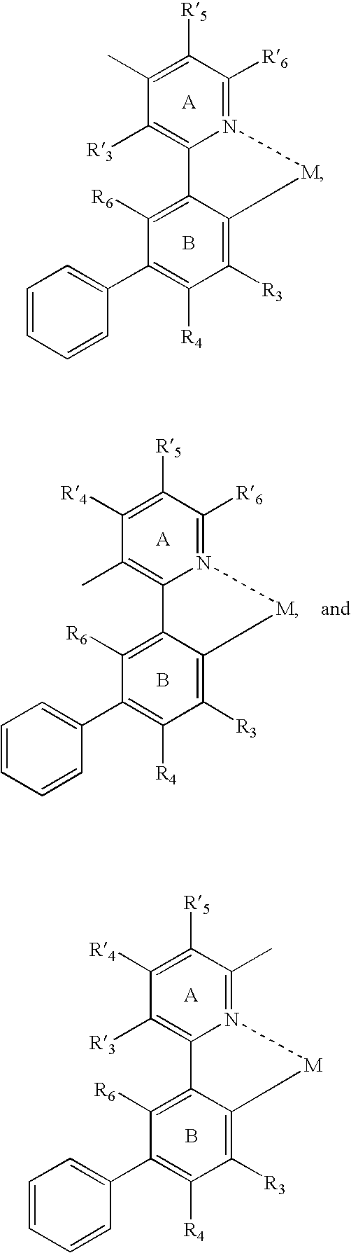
[A].N12=C([R6])C([R5])=C(C)C([R3])=C1C1=C([R6])C(C3=CC=CC=C3)=C([R4])C([R3])=C1[M]2.B.[A].N12=C(C)C([R5])=C([R4])C([R3])=C1C1=C([R6])C(C3=CC=CC=C3)=C([R4])C([R3])=C1[M]2.B.[A].N12=C([R6])C([R5])=C([R4])C(C)=C1C1=C([R6])C(C3=CC=CC=C3)=C([R4])C([R3])=C1[M]2.B
